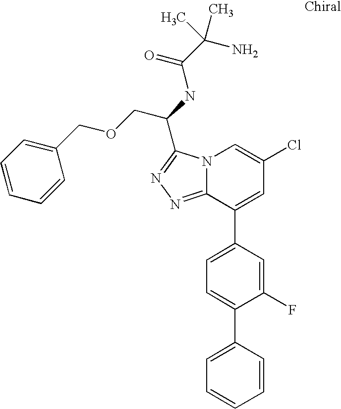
C12=NN=C(C(NC(C(N)(C)C)=O)COCC3=CC=CC=C3)N1C=C(Cl)C=C2C1=CC=C(C2=CC=CC=C2)C(F)=C1
